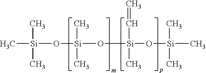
C[Si](C)(C)O[Si](C)(C)O[Si](C=C)(C)O[Si](C)(C)C
